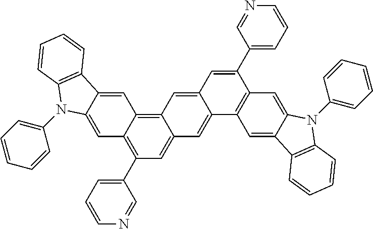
C12=CC3=C4C(=CC(C5=CC=CN=C5)=C3C=C1N(C1=CC=CC=C1)C1=C2C=CC=C1)C=C1C(=C4)C=C(C2=CC=CN=C2)C2=C1C=C1C(=C2)N(C2=CC=CC=C2)C2=C1C=CC=C2
